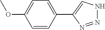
C1(C2=CNN=N2)=CC=C(OC)C=C1
